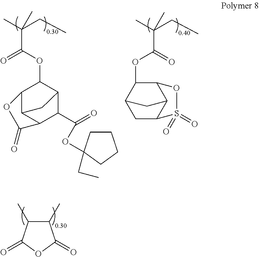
C1(C)C(C)C(=O)OC1=O.CC(CC)(C)C(OC1C2CC3C(C1OS3(=O)=O)C2)=O.CC(CC)(C)C(=O)OC1C2C3C(C(C(=O)OC4(CC)CCCC4)C1C3)C(=O)O2
